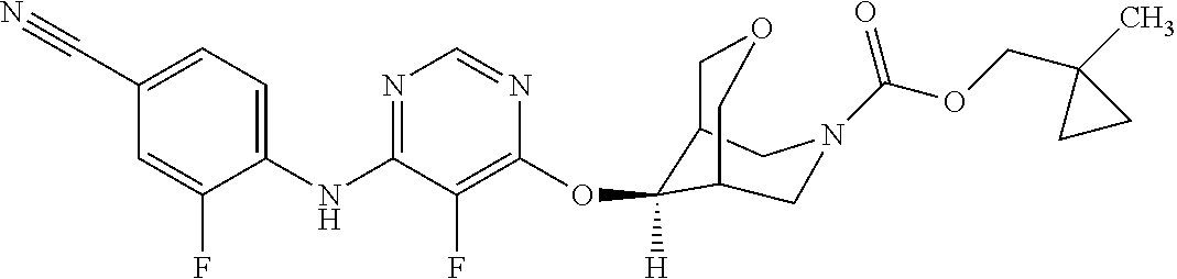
C1(NC2=NC=NC(OC3([H])C4COCC3CN(C(=O)OCC3(C)CC3)C4)=C2F)=CC=C(C#N)C=C1F
